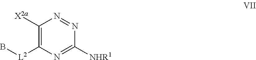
C1([X2a])=C([L2]B)N=C([NHR1])N=N1
